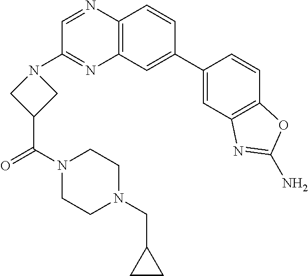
C1(C2=CC3=C(C=C2)N=CC(N2CC(C(=O)N4CCN(CC5CC5)CC4)C2)=N3)=CC2=C(C=C1)OC(N)=N2
